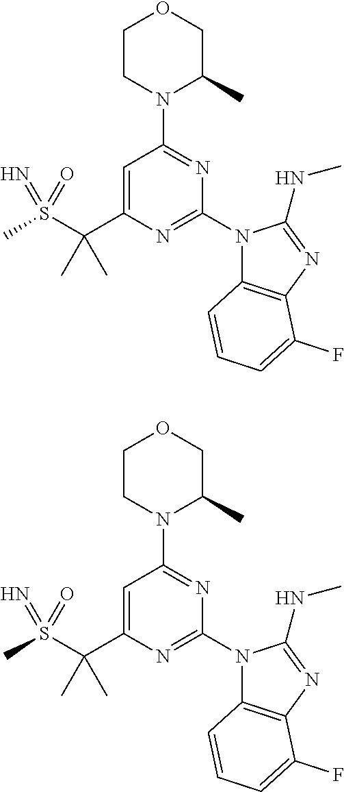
C1CN(C2=NC(N3C4=C(N=C3NC)C(F)=CC=C4)=NC(C(S(C)(=O)=N)(C)C)=C2)C(C)CO1.C1CN(C2=NC(N3C4=C(N=C3NC)C(F)=CC=C4)=NC(C(S(C)(=O)=N)(C)C)=C2)C(C)CO1
